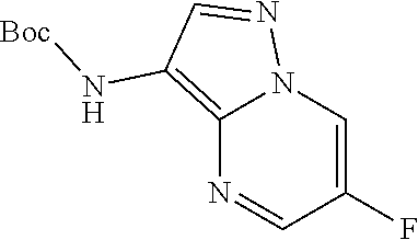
C12=C(N[Boc])C=NN1C=C(F)C=N2
